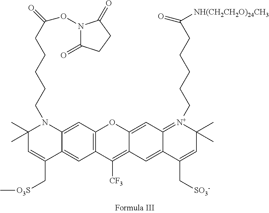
C1=C2C(=CC3=C1OC1=CC4=[N+](CCCCCC([NH(CH2CH2O)24CH3])=O)C(C)(C)C=C(C[SO3-])C4=CC1=C3[CF3])C(C[O3S]C)=CC(C)(C)N2CCCCCC(ON1C(=O)CCC1=O)=O
